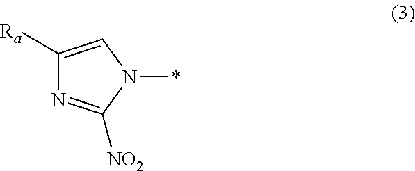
C1([Ra])=CN(*)C([NO2])=N1
